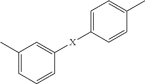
C1([X]C2=CC(C)=CC=C2)=CC=C(C)C=C1
